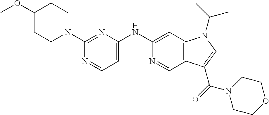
C1(N2CCC(OC)CC2)=NC(NC2=CC3=C(C=N2)C(C(N2CCOCC2)=O)=CN3C(C)C)=CC=N1
